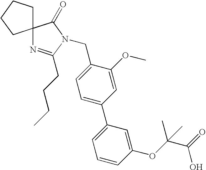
C1=C(C2=CC=CC(OC(C)(C(O)=O)C)=C2)C=C(OC)C(CN2C(CCCC)=NC3(C2=O)CCCC3)=C1
